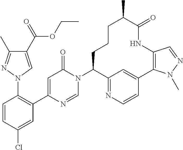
C1=CC(Cl)=CC(C2=CC(=O)N(C3CCCC(C)C(=O)NC4=C(C5=CC3=NC=C5)N(C)N=C4)C=N2)=C1N1N=C(C)C(C(OCC)=O)=C1
